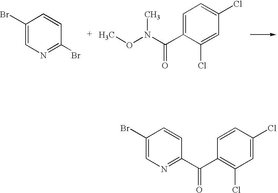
C1(Br)=CN=C(Br)C=C1.C1=C(C(N(OC)C)=O)C(Cl)=CC(Cl)=C1.C1(Br)=CN=C(C(C2=C(Cl)C=C(Cl)C=C2)=O)C=C1
